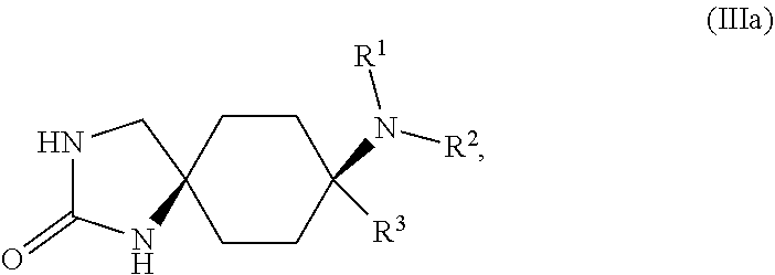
N1C(=O)NC2(C1)CCC(N([R2])[R1])([R3])CC2
